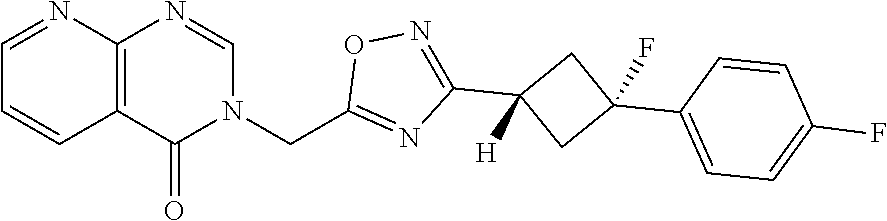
C12=C(N=CN(CC3=NC(C4([H])CC(C5=CC=C(F)C=C5)(F)C4)=NO3)C1=O)N=CC=C2
